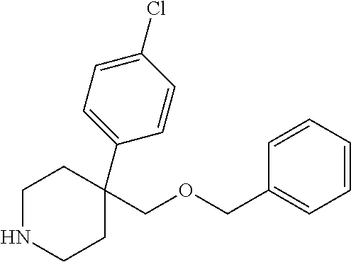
C1NCCC(COCC2=CC=CC=C2)(C2=CC=C(Cl)C=C2)C1
